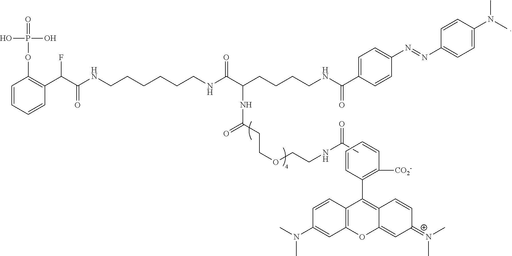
C1=CC=CC(C(C(NCCCCCCNC(C(CCCCNC(C2=CC=C(N=NC3=CC=C(N(C)C)C=C3)C=C2)=O)NC(=O)CCOCCNC(C)=O)=O)=O)F)=C1OP(=O)(O)O.C1=CC(C2=C3C(=CC(=[N+](C)C)C=C3)OC3=C2C=CC(N(C)C)=C3)=C([CO2-])C=C1
